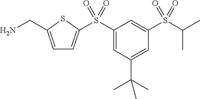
C1=C(CN)SC(S(C2=CC(C(C)(C)C)=CC(S(C(C)C)(=O)=O)=C2)(=O)=O)=C1
